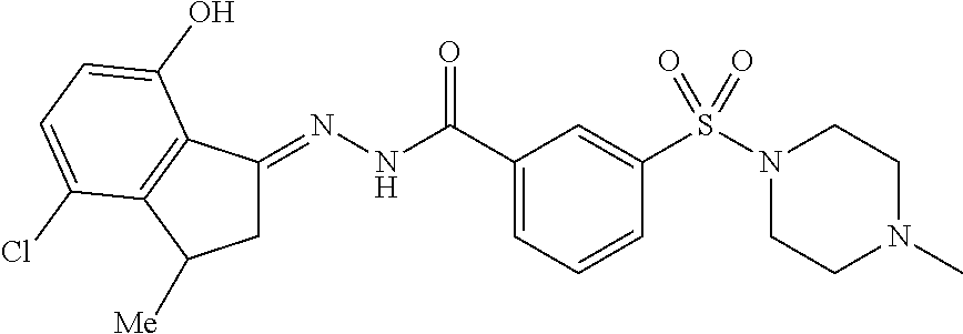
C1C(=NNC(C2=CC=CC(S(N3CCN(C)CC3)(=O)=O)=C2)=O)C2=C(C1[Me])C(Cl)=CC=C2O
